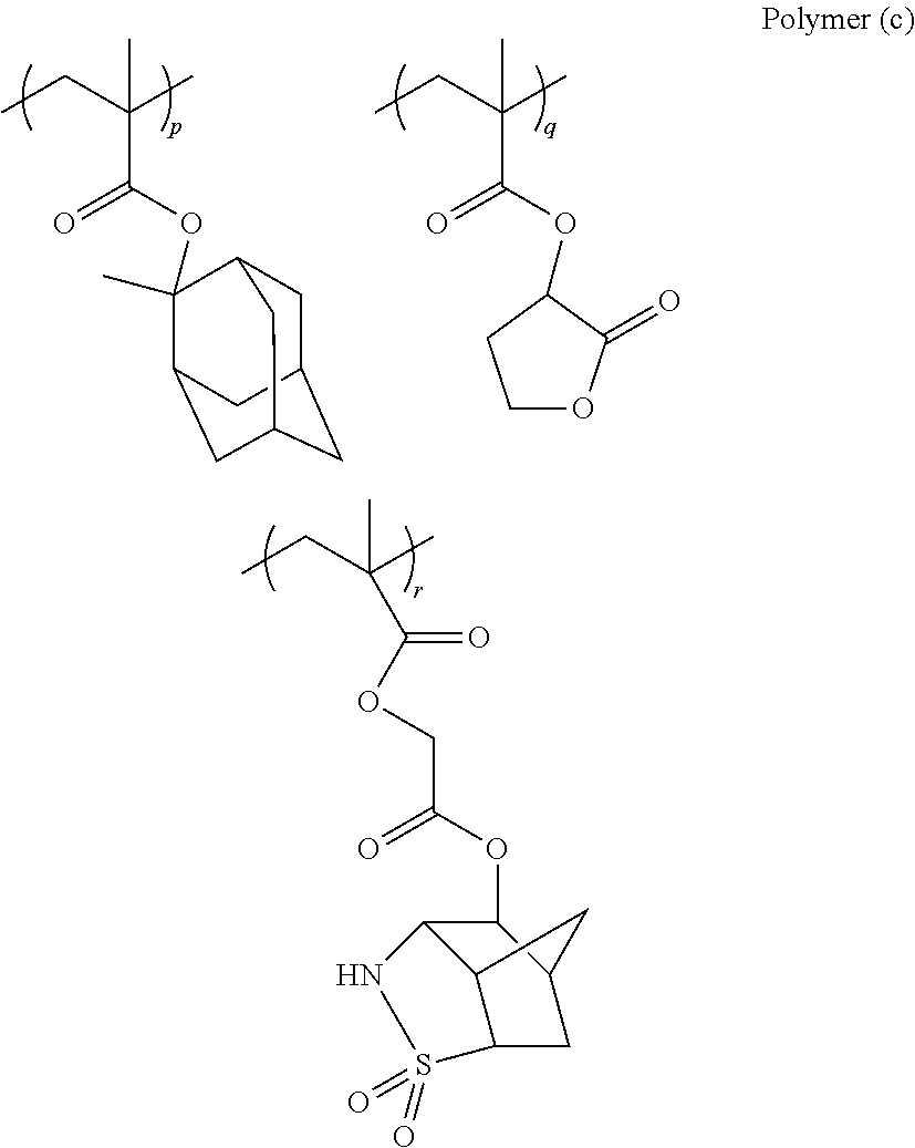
CCC(C(OCC(OC1C2C3C(CC1C3)S(=O)(=O)N2)=O)=O)(C)C.CCC(C(=O)OC1(C)C2CC3CC(CC1C3)C2)(C)C.CCC(C(=O)OC1C(=O)OCC1)(C)C
